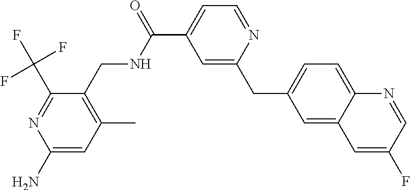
C1=C(CC2=CC(C(=O)NCC3=C(C)C=C(N)N=C3C(F)(F)F)=CC=N2)C=C2C(=C1)N=CC(F)=C2
